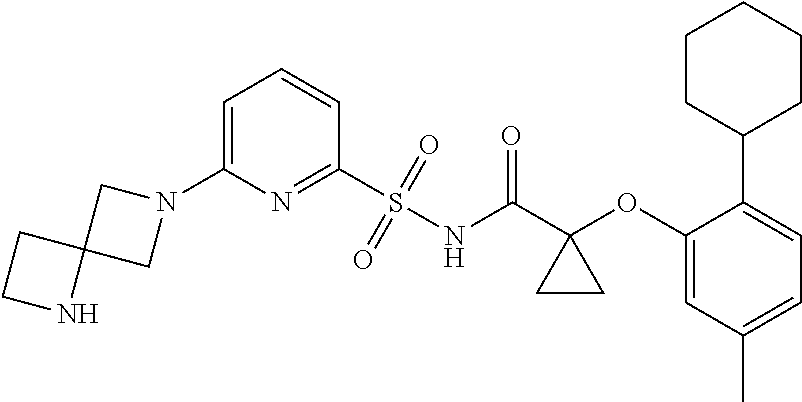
C1(N2CC3(C2)CCN3)=CC=CC(S(=O)(=O)NC(C2(OC3=CC(C)=CC=C3C3CCCCC3)CC2)=O)=N1
